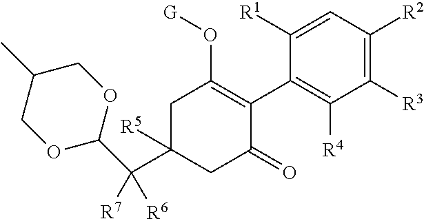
C1(C2=C(O[G])CC(C(C3OCC(C)CO3)([R7])[R6])([R5])CC2=O)=C([R4])C([R3])=C([R2])C=C1[R1]
